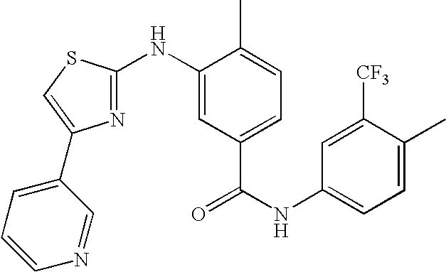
C1=C([CF3])C(C)=CC=C1NC(=O)C1=CC=C(C)C(NC2=NC(C3=CC=CN=C3)=CS2)=C1
